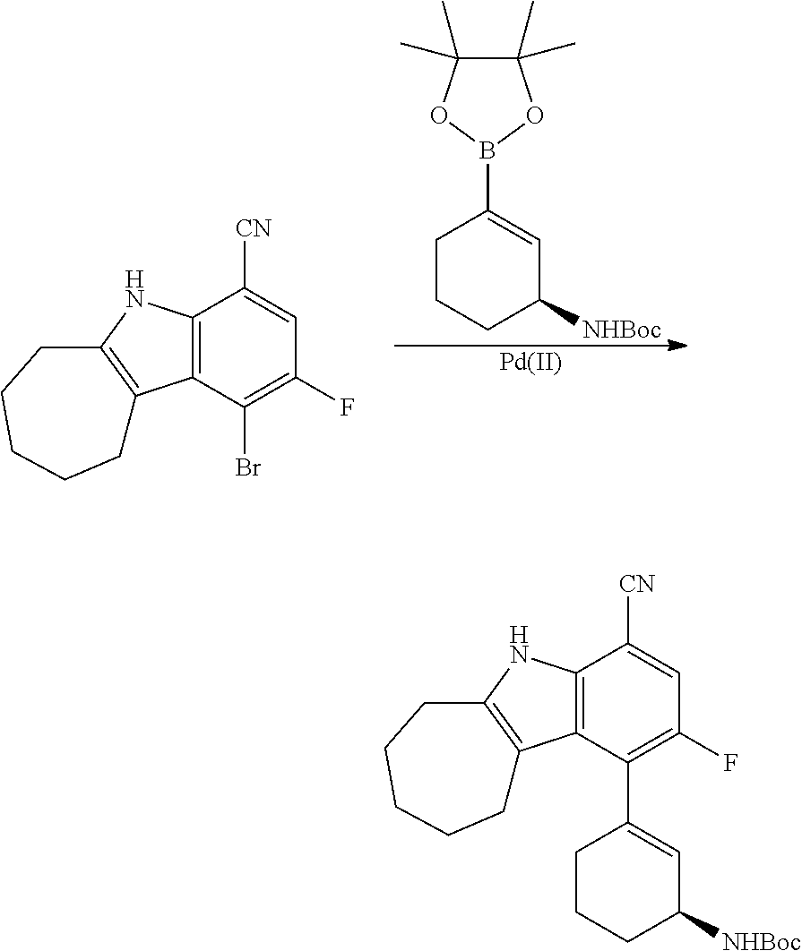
C1CCC([NHBoc])C=C1B1OC(C)(C)C(C)(C)O1.[Pd].C12=C(C(Br)=C(F)C=C1[CN])C1=C(N2)CCCCC1.C12=C(C(C3=CC([NHBoc])CCC3)=C(F)C=C1[CN])C1=C(N2)CCCCC1
